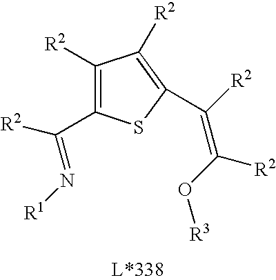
C1([R2])=C(C(=N[R1])[R2])SC(C(=C(O[R3])[R2])[R2])=C1[R2]
